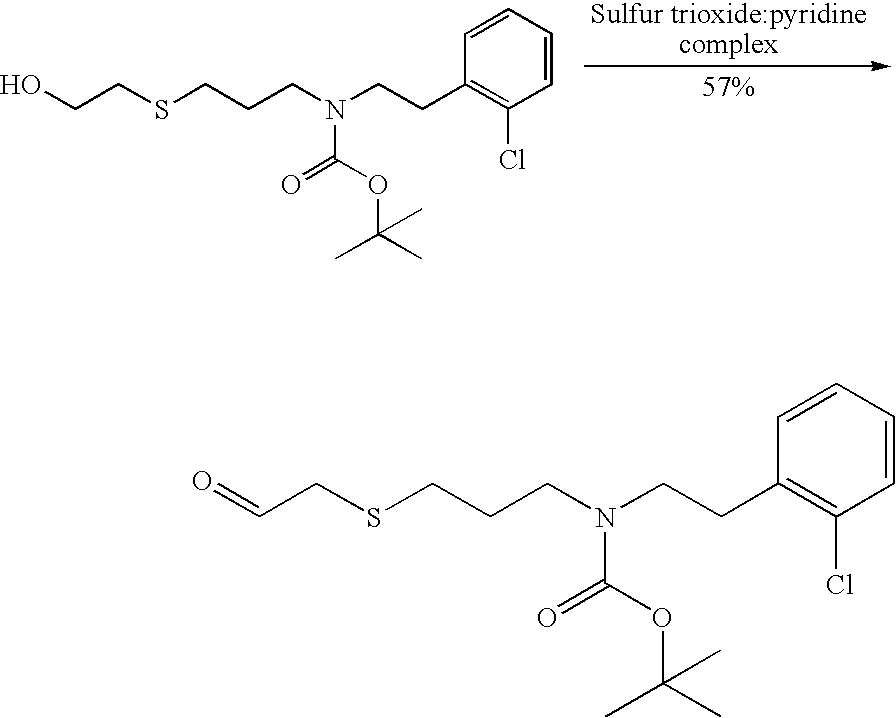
[Sulfur trioxide:pyridinecomplex].C1=CC=CC(CCN(CCCSCCO)C(OC(C)(C)C)=O)=C1Cl.C1=CC=CC(CCN(CCCSCC=O)C(OC(C)(C)C)=O)=C1Cl
